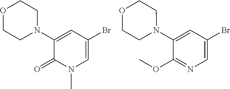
C1(N2CCOCC2)=CC(Br)=CN(C)C1=O.C1(N2CCOCC2)=CC(Br)=CN=C1OC
